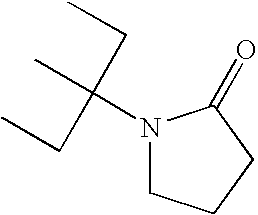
N1(C(C)(CC)CC)CCCC1=O
